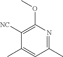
C1(C)=NC(OC)=C([NC])C(C)=C1
